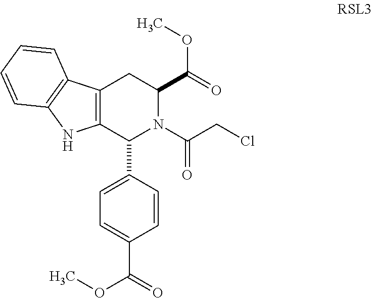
C12=C(C(C3=CC=C(C(=O)OC)C=C3)N(C(CCl)=O)C(C(=O)OC)C1)NC1=C2C=CC=C1
